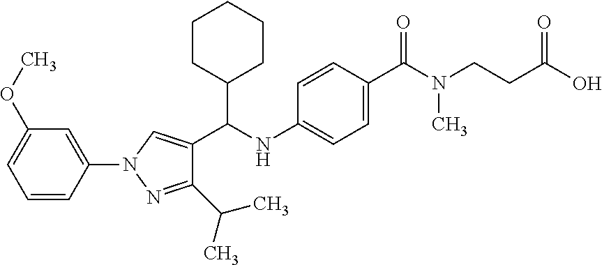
N1(C2=CC(OC)=CC=C2)N=C(C(C)C)C(C(NC2=CC=C(C(N(CCC(O)=O)C)=O)C=C2)C2CCCCC2)=C1
